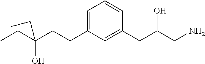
C(C(CCC1=CC=CC(CC(CN)O)=C1)(O)CC)C
